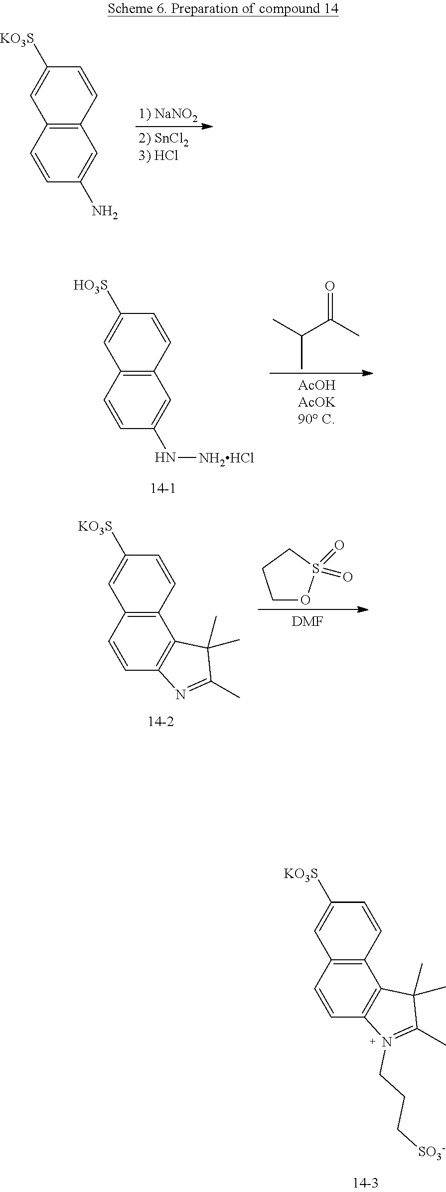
C12=C(C=CC(N)=C1)C=C([KO3S])C=C2.C12=C(C=CC(N[NH2HCl])=C1)C=C([HO3S])C=C2.CC(C(C)=O)C.C12=C(C=CC3=C1C(C)(C)C(C)=N3)C=C([KO3S])C=C2.C1OS(=O)(=O)CC1.[DMF].C12=C(C=CC3=C1C(C)(C)C(C)=N3CCC[SO3-])C=C([KO3S])C=C2
